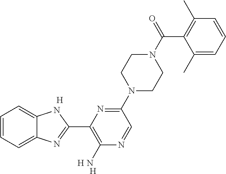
[H].[H].C1=CC=C2C(=C1)NC(C1=C(N)N=CC(N3CCN(C(C4=C(C)C=CC=C4C)=O)CC3)=N1)=N2.[H]
